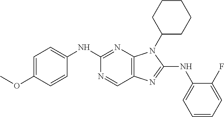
C1(NC2=CC=C(OC)C=C2)=NC2=C(C=N1)N=C(NC1=CC=CC=C1F)N2C1CCCCC1
